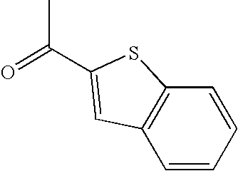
C1=CC=CC2=C1C=C(C(=O)C)S2
